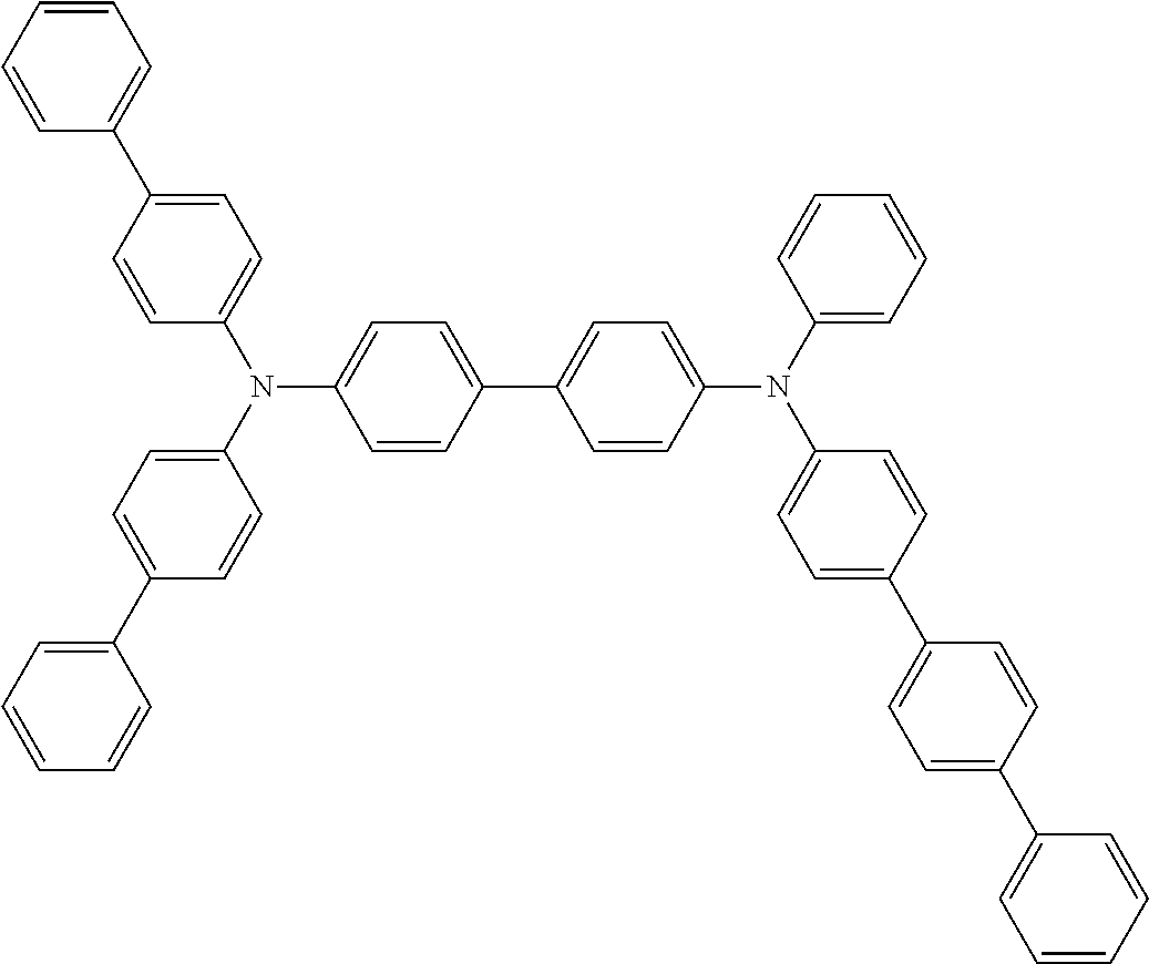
C1(N(C2=CC=CC=C2)C2=CC=C(C3=CC=C(C4=CC=CC=C4)C=C3)C=C2)=CC=C(C2=CC=C(N(C3=CC=C(C4=CC=CC=C4)C=C3)C3=CC=C(C4=CC=CC=C4)C=C3)C=C2)C=C1
